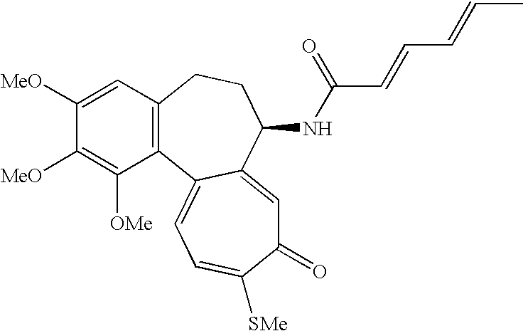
C1([MeO])=CC2=C(C([OMe])=C1[MeO])C1=CC=C([SMe])C(=O)C=C1C(NC(C=CC=CC)=O)CC2
